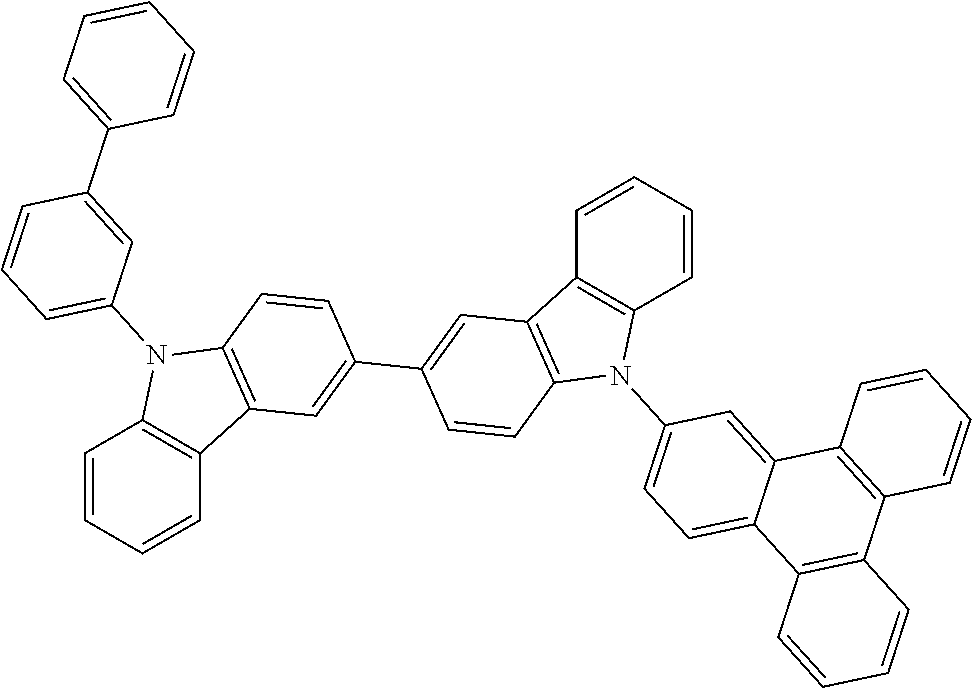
C1=CC=CC2=C1N(C1=CC=CC(C3=CC=CC=C3)=C1)C1=C2C=C(C2=CC3=C(C=C2)N(C2=CC=C4C(=C2)C2=C(C5=C4C=CC=C5)C=CC=C2)C2=C3C=CC=C2)C=C1
